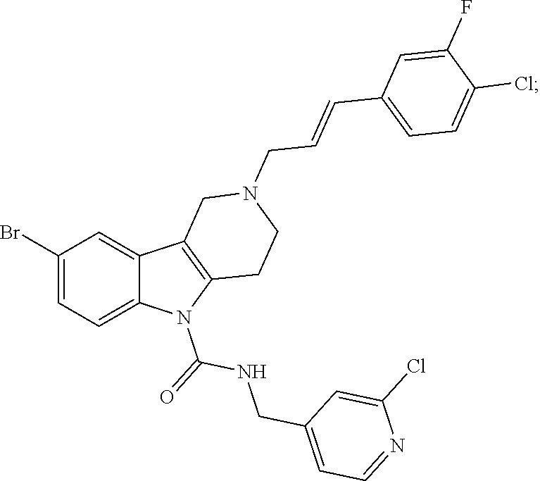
C1(Br)=CC=C2C(=C1)C1=C(N2C(=O)NCC2=CC=NC(Cl)=C2)CCN(CC=CC2=CC=C(Cl)C(F)=C2)C1
